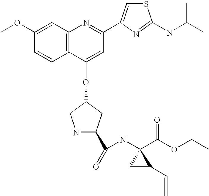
O(C1CNC(C(NC2(C(OCC)=O)CC2C=C)=O)C1)C1=CC(C2=CSC(NC(C)C)=N2)=NC2=C1C=CC(OC)=C2
